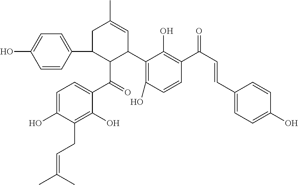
C1=CC(C2C(C(=O)C3=CC=C(O)C(CC=C(C)C)=C3O)C(C3=C(O)C=CC(C(C=CC4=CC=C(O)C=C4)=O)=C3O)C=C(C)C2)=CC=C1O
